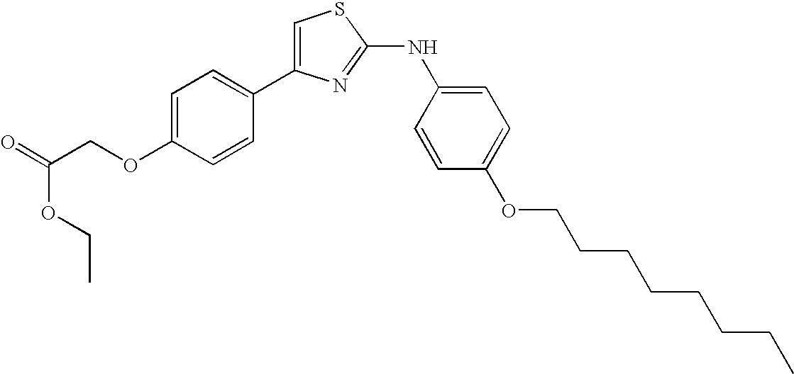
C1=C(C2=CC=C(OCC(=O)OCC)C=C2)N=C(NC2=CC=C(OCCCCCCCC)C=C2)S1
